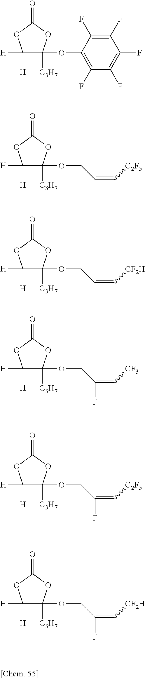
C1([H])([H])C(OC2=C(F)C(F)=C(F)C(F)=C2F)([C3H7])OC(=O)O1.C1([H])([H])C(OCC=C[C2F5])([C3H7])OC(=O)O1.C1([H])([H])C(OCC=C[CF2H])([C3H7])OC(=O)O1.C1([H])([H])C(OCC(=C[CF3])F)([C3H7])OC(=O)O1.C1([H])([H])C(OCC(=C[C2F5])F)([C3H7])OC(=O)O1.C1([H])([H])C(OCC(=C[CF2H])F)([C3H7])OC(=O)O1
